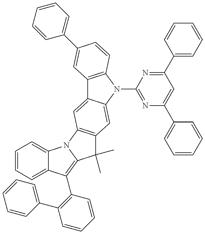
C1=CC=C2C(=C1)N1C(=C2C2=C(C3=CC=CC=C3)C=CC=C2)C(C)(C)C2=C1C=C1C(=C2)N(C2=NC(C3=CC=CC=C3)=CC(C3=CC=CC=C3)=N2)C2=C1C=C(C1=CC=CC=C1)C=C2
